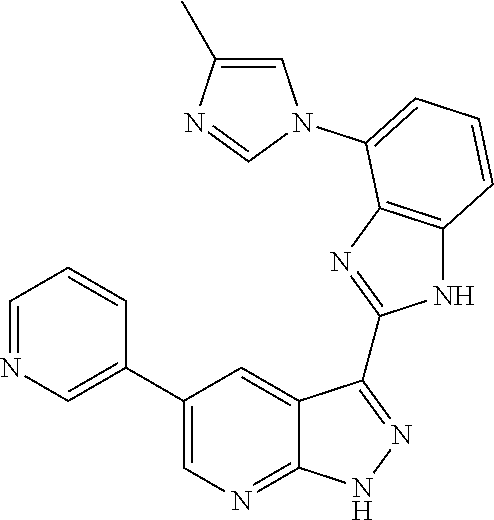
C1=C(C)N=CN1C1=CC=CC2=C1N=C(C1=NNC3=NC=C(C4=CN=CC=C4)C=C31)N2
